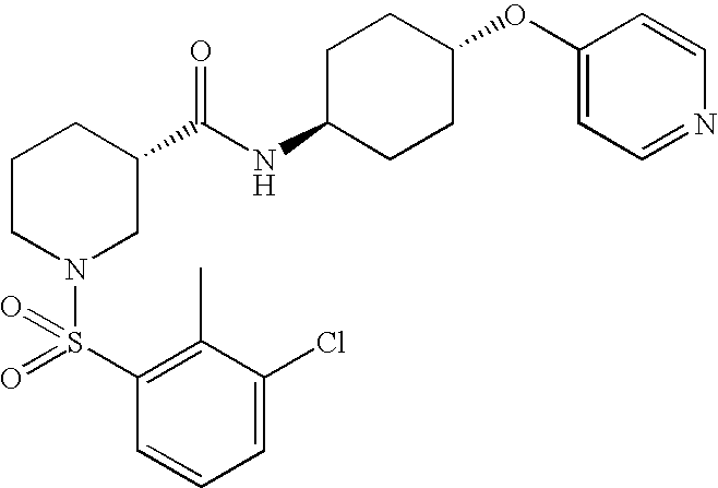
C1(Cl)=CC=CC(S(=O)(N2CC(C(NC3CCC(OC4=CC=NC=C4)CC3)=O)CCC2)=O)=C1C
